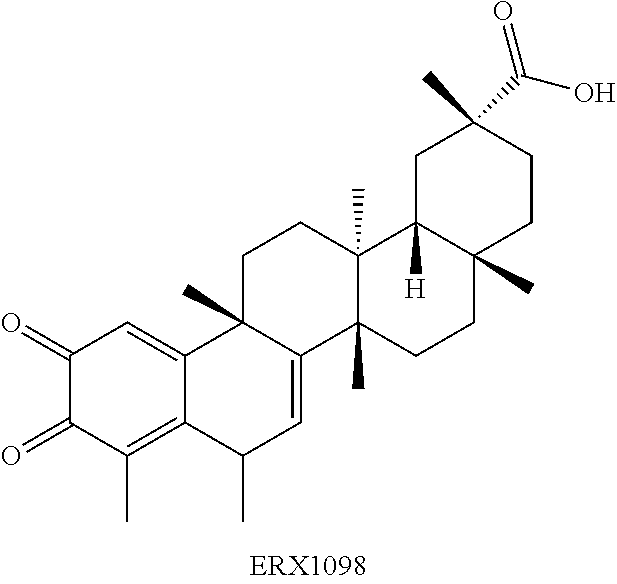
C1(=O)C(=O)C(C)=C2C(=C1)C1(C)C(=CC2C)C2(C)C(C)(CC1)C1([H])C(C)(CC2)CCC(C)(C(O)=O)C1
